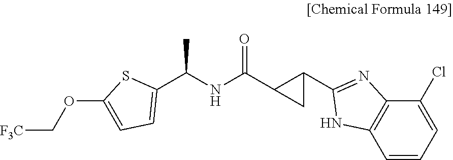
C1(C(NC(=O)C2C(C3=NC4=C(C=CC=C4Cl)N3)C2)C)=CC=C(OC[F3C])S1
